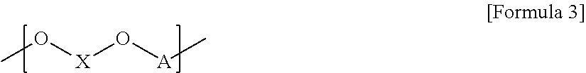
CO[X]O[A]C
